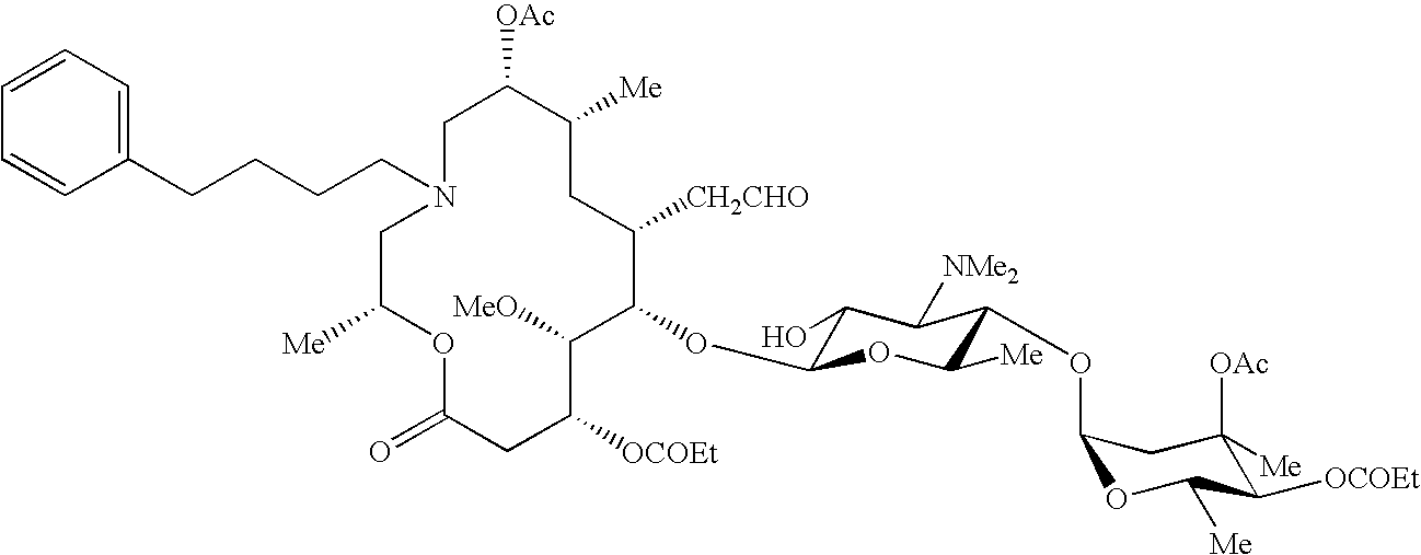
C1C([OAc])C([Me])CC([CH2CHO])C(OC2C(O)C([NMe2])C(OC3OC([Me])C([OCOEt])C([OAc])([Me])C3)C([Me])O2)C([MeO])C([OCOEt])CC(=O)OC([Me])CN1CCCCC1=CC=CC=C1
